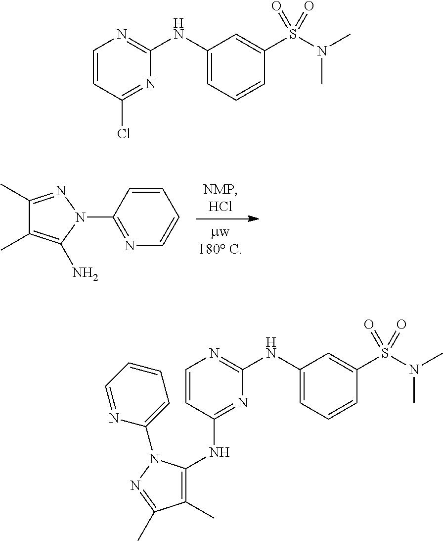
CC1=C(N)N(C2=NC=CC=C2)N=C1C.C1(NC2=CC=CC(S(N(C)C)(=O)=O)=C2)=NC=CC(Cl)=N1.C1(NC2=CC=CC(S(N(C)C)(=O)=O)=C2)=NC=CC(NC2=C(C)C(C)=NN2C2=CC=CC=N2)=N1
